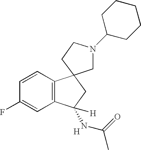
C1=CC(F)=CC2=C1C1(CC2(NC(C)=O)[H])CN(C2CCCCC2)CC1.[H]
